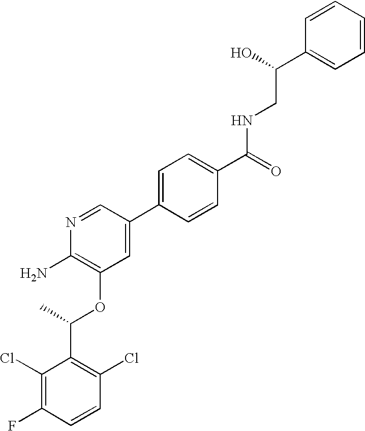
C1(Cl)=C(F)C=CC(Cl)=C1C(C)OC1=C(N)N=CC(C2=CC=C(C(=O)NCC(O)C3=CC=CC=C3)C=C2)=C1
